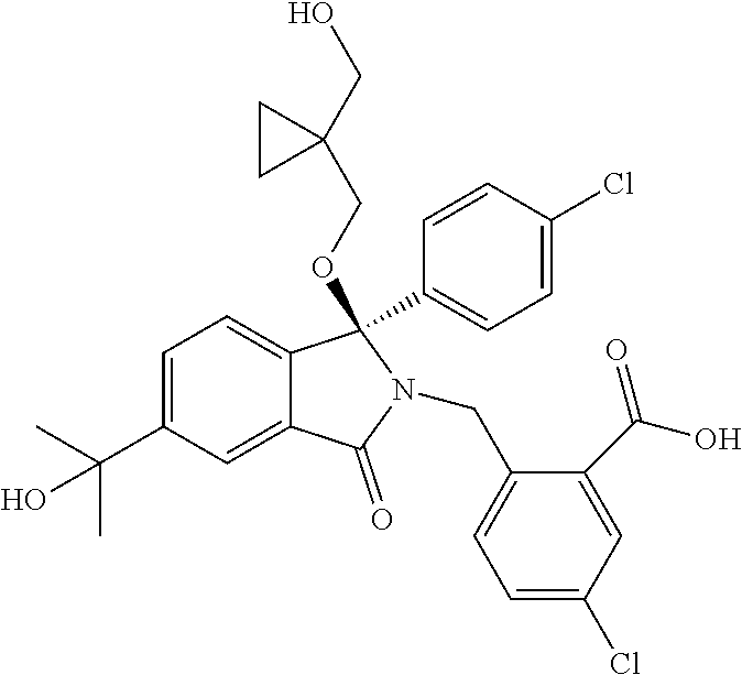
C1=C(C(C)(C)O)C=C2C(=C1)C(C1=CC=C(Cl)C=C1)(OCC1(CO)CC1)N(CC1=CC=C(Cl)C=C1C(O)=O)C2=O
